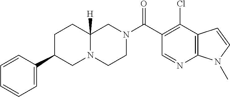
C12=C(C(Cl)=C(C(N3CCN4C([H])(C3)CCC(C3=CC=CC=C3)C4)=O)C=N1)C=CN2C
